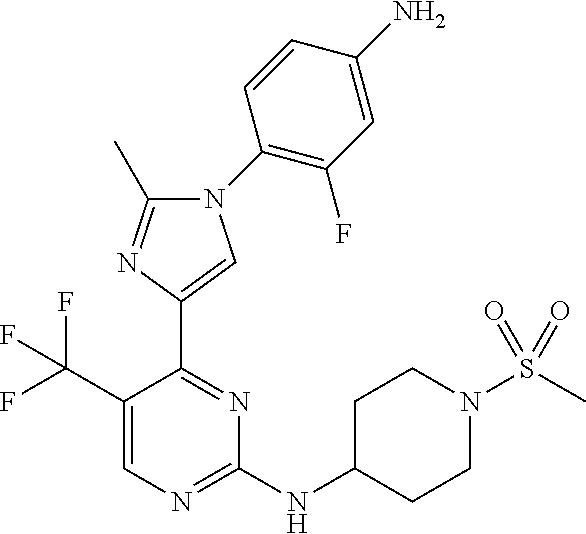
C1(C(F)(F)F)=CN=C(NC2CCN(S(C)(=O)=O)CC2)N=C1C1=CN(C2=C(F)C=C(N)C=C2)C(C)=N1
